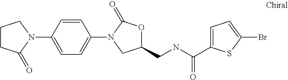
C1=CC(N2C(=O)CCC2)=CC=C1N1C(=O)OC(CNC(=O)C2=CC=C(Br)S2)C1
